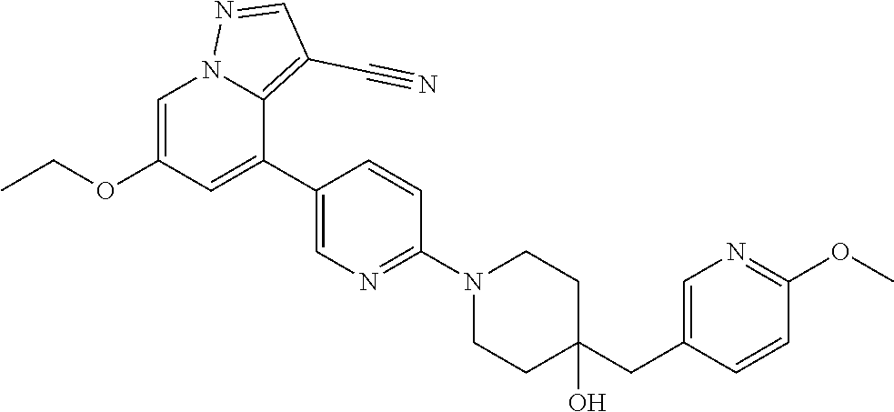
C1=C(OCC)C=C(C2=CN=C(N3CCC(CC4=CN=C(OC)C=C4)(O)CC3)C=C2)C2=C(C#N)C=NN12
